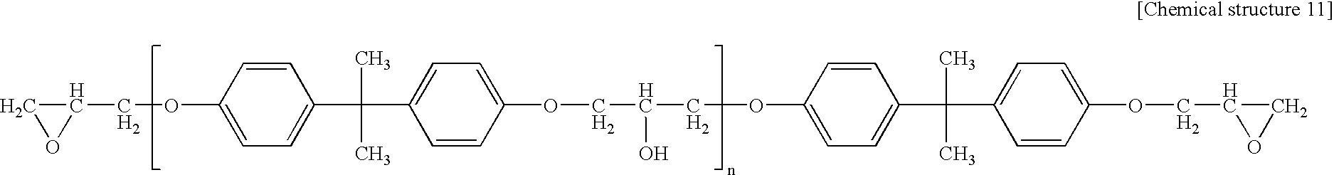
C1(COC2=CC=C(C(C)(C)C3=CC=C(OCC(O)COC4=CC=C(C(C)(C)C5=CC=C(OCC6OC6)C=C5)C=C4)C=C3)C=C2)CO1
